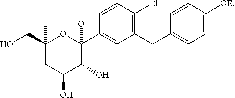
C1=CC(Cl)=C(CC2=CC=C([OEt])C=C2)C=C1C12OC(CO)(CC(O)C1O)CO2
